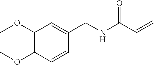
N(C(C=C)=O)CC1=CC(OC)=C(OC)C=C1
